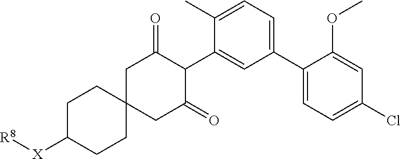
C1(C2=CC=C(Cl)C=C2OC)=CC=C(C)C(C2C(=O)CC3(CC2=O)CCC([X][R8])CC3)=C1
